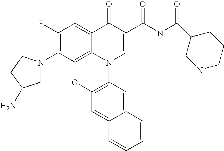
C1(F)=C(N2CC(N)CC2)C2=C3C(=C1)C(=O)C(C(NC(C1CNCCC1)=O)=O)=CN3C1=C(O2)C=C2C(=C1)C=CC=C2
